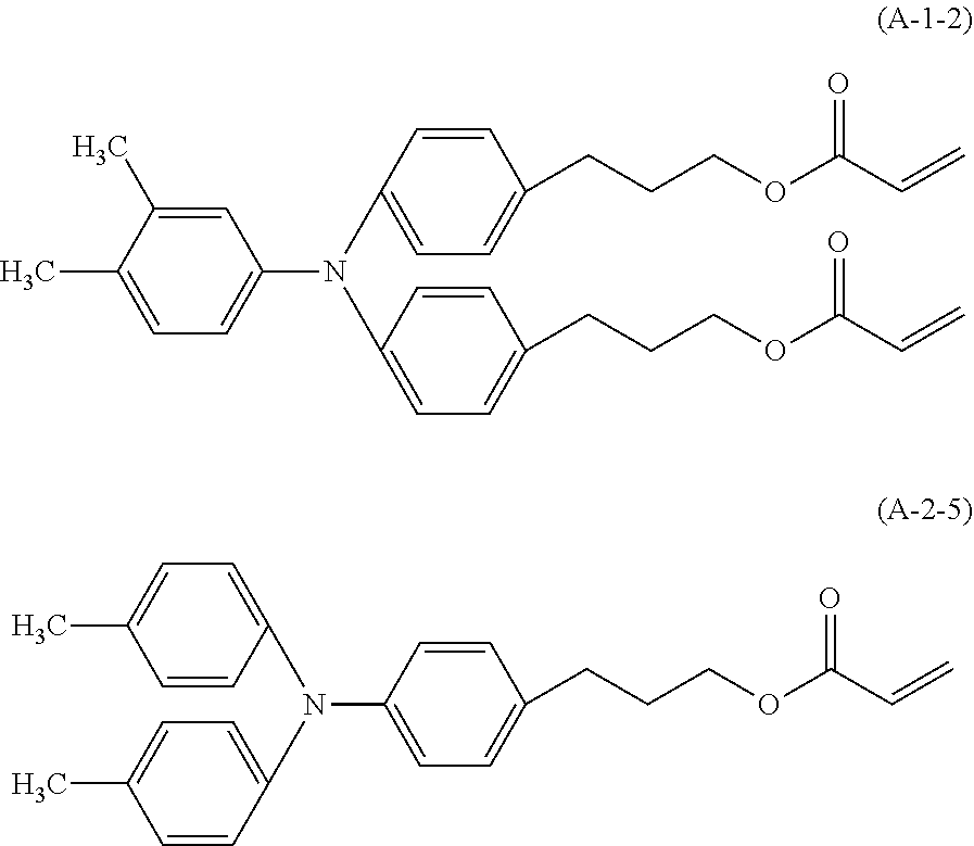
C1=C(C)C(C)=CC=C1N(C1=CC=C(CCCOC(C=C)=O)C=C1)C1=CC=C(CCCOC(C=C)=O)C=C1.C1=CC(N(C2=CC=C(C)C=C2)C2=CC=C(C)C=C2)=CC=C1CCCOC(C=C)=O
